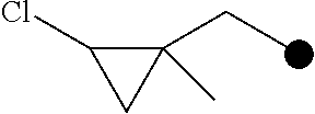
C1(CC)(C)C(Cl)C1
